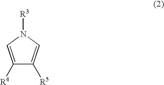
C1([R4])=CN([R3])C=C1[R5]
